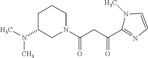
N1(C)C=CN=C1C(CC(=O)N1CCCC(N(C)C)C1)=O
